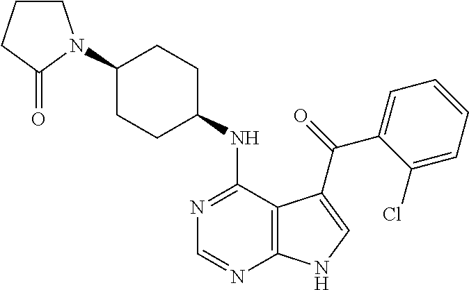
N(C1=NC=NC2=C1C(C(=O)C1=CC=CC=C1Cl)=CN2)C1CCC(N2CCCC2=O)CC1
